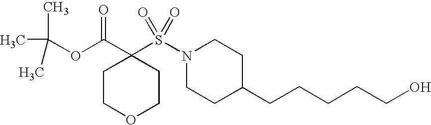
C1COCCC1(C(=O)OC(C)(C)C)S(N1CCC(CCCCCO)CC1)(=O)=O
